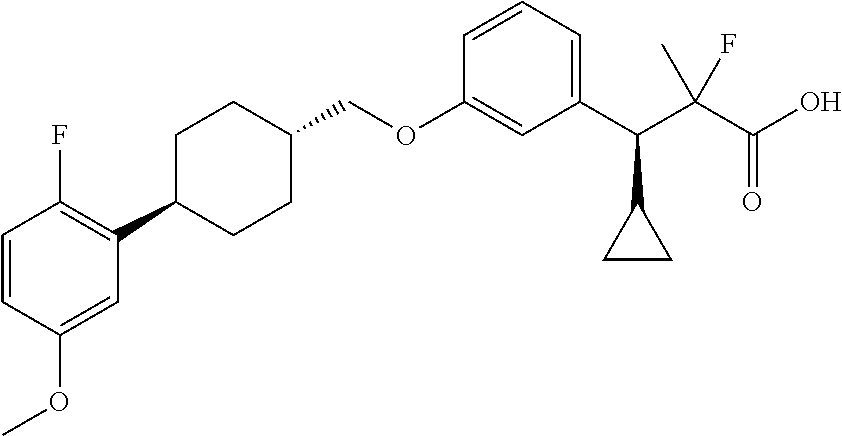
C1=CC(OC)=CC(C2CCC(COC3=CC(C(C(C(O)=O)(C)F)C4CC4)=CC=C3)CC2)=C1F
